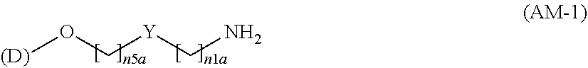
[(D)]OC[Y]CN
